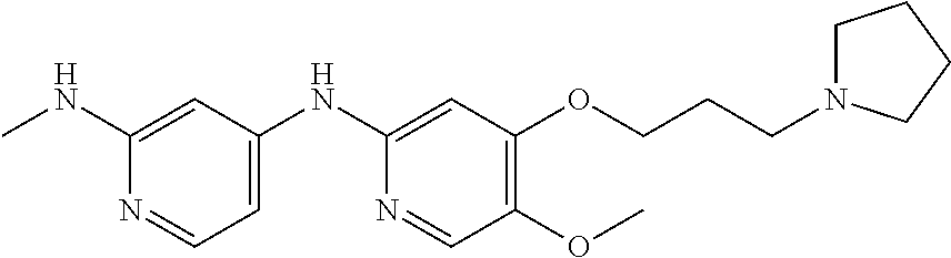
C1(NC)=CC(NC2=CC(OCCCN3CCCC3)=C(OC)C=N2)=CC=N1
